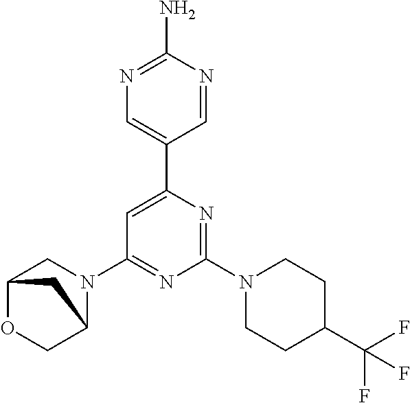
C12OCC(N(C3=NC(N4CCC(C(F)(F)F)CC4)=NC(C4=CN=C(N)N=C4)=C3)C1)C2
